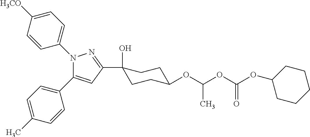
C1([H3CO])=CC=C(N2C(C3=CC=C(C)C=C3)=CC(C3(O)CCC(OC(C)OC(OC4CCCCC4)=O)CC3)=N2)C=C1
